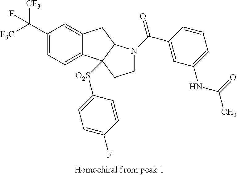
C(C1=CC=C2C(=C1)CC1C2([O2S]C2=CC=C(F)C=C2)CCN1C(C1=CC(NC(C)=O)=CC=C1)=O)([F3C])([CF3])F
